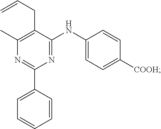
C1(NC2=NC(C3=CC=CC=C3)=NC(C)=C2CC=C)=CC=C([COOH])C=C1
